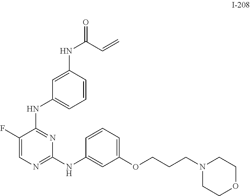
C1(NC(C=C)=O)=CC(NC2=NC(NC3=CC(OCCCN4CCOCC4)=CC=C3)=NC=C2F)=CC=C1
